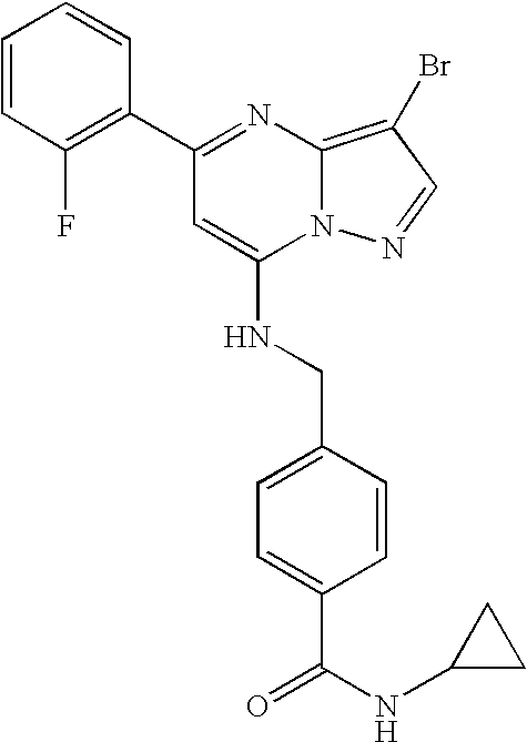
C1(C2=NC3=C(Br)C=NN3C(NCC3=CC=C(C(NC4CC4)=O)C=C3)=C2)=C(F)C=CC=C1
